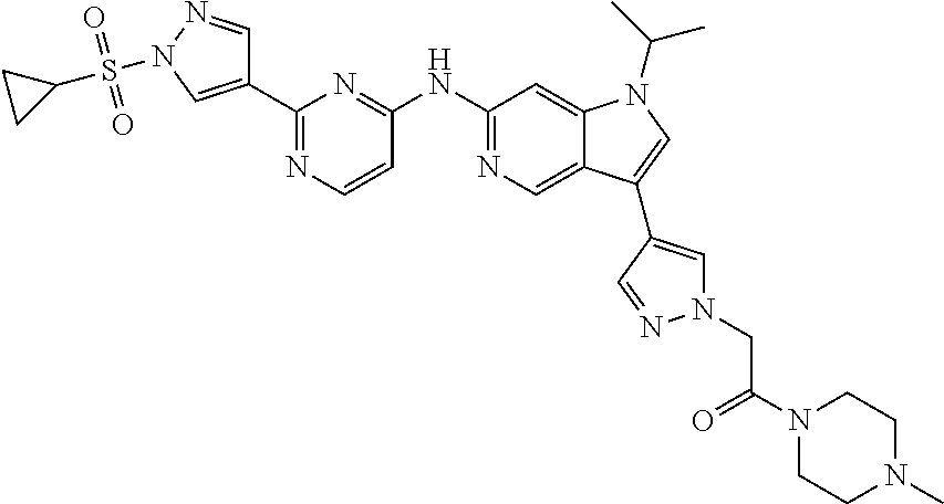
C1(C2=CN(S(C3CC3)(=O)=O)N=C2)=NC=CC(NC2=NC=C3C(=C2)N(C(C)C)C=C3C2=CN(CC(N3CCN(C)CC3)=O)N=C2)=N1
